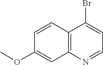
C12=C(N=CC=C1Br)C=C(OC)C=C2
